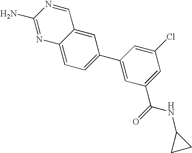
C1(N)=NC2=CC=C(C3=CC(C(=O)NC4CC4)=CC(Cl)=C3)C=C2C=N1
